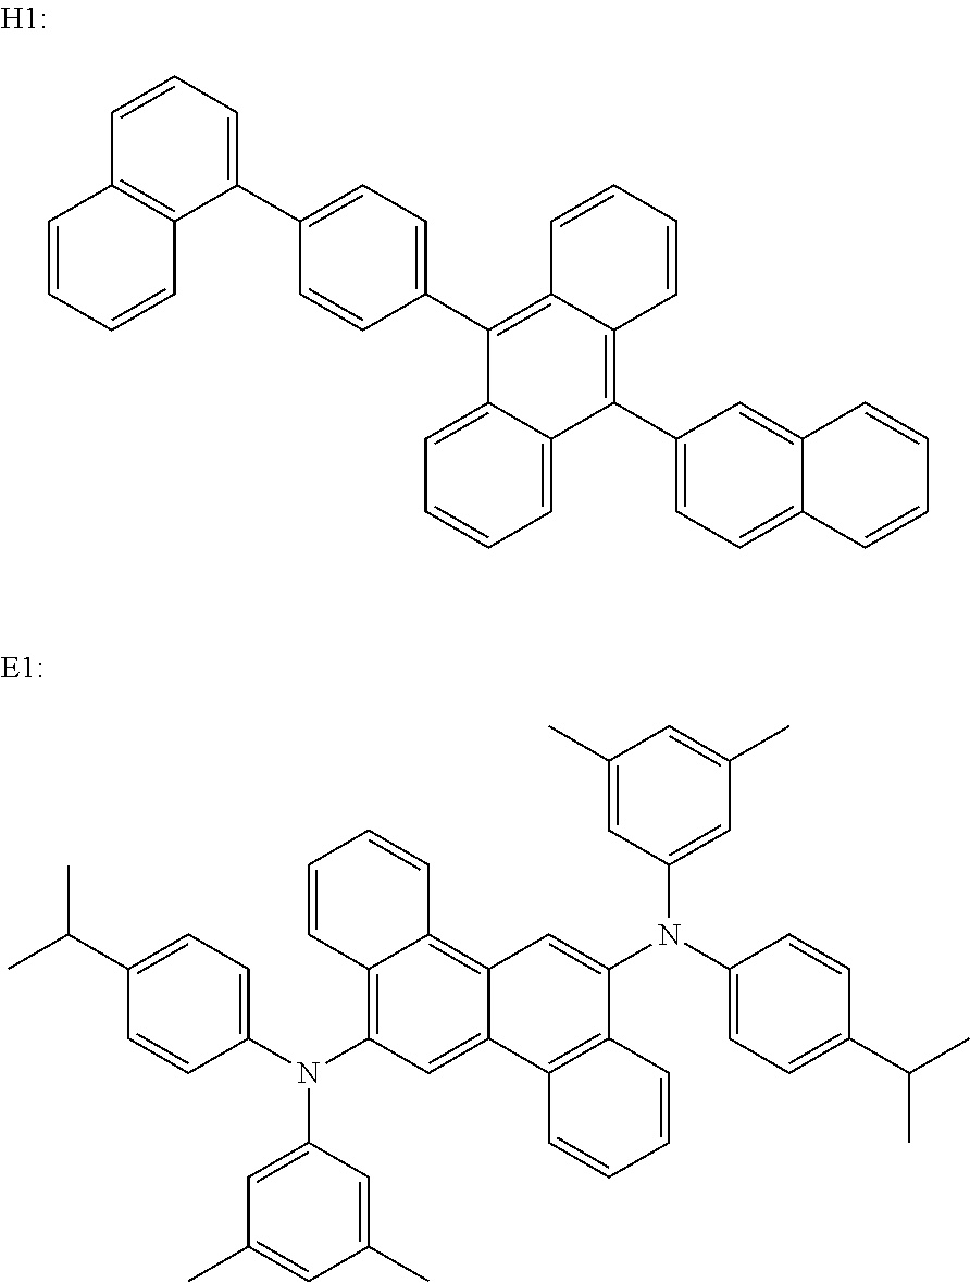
C1=CC=C2C(=C1)C(C1=CC=C(C3=CC=CC4=C3C=CC=C4)C=C1)=C1C(=C2C2=CC=C3C(=C2)C=CC=C3)C=CC=C1.C12=C(N(C3=CC=C(C(C)C)C=C3)C3=CC(C)=CC(C)=C3)C=C3C(=C1C=CC=C2)C=C(N(C1=CC=C(C(C)C)C=C1)C1=CC(C)=CC(C)=C1)C1=C3C=CC=C1
